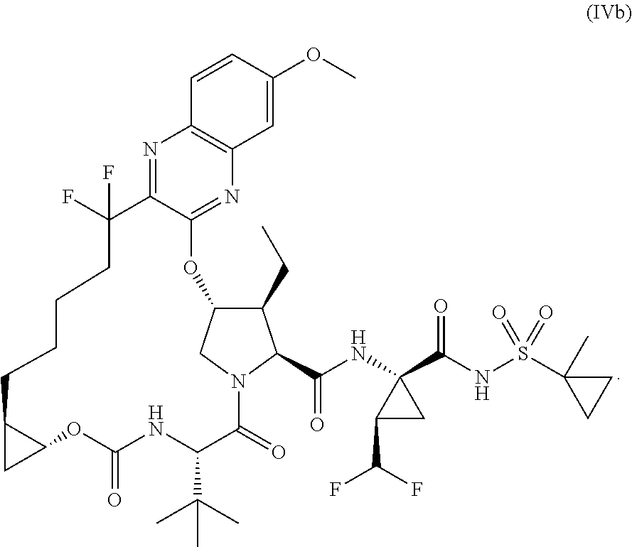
C1(CC)C2CN(C1C(NC1(C(NS(C3(C)CC3)(=O)=O)=O)C(C(F)F)C1)=O)C(=O)C(C(C)(C)C)NC(=O)OC1C(CCCCC(F)(F)C3=NC4=C(N=C3O2)C=C(OC)C=C4)C1
